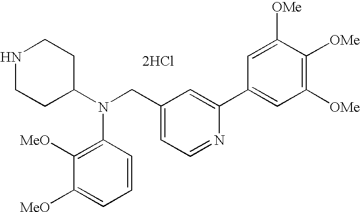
N1CCC(N(CC2=CC=NC(C3=CC([OMe])=C([OMe])C([OMe])=C3)=C2)C2=C([MeO])C([MeO])=CC=C2)CC1.[2HCl]
